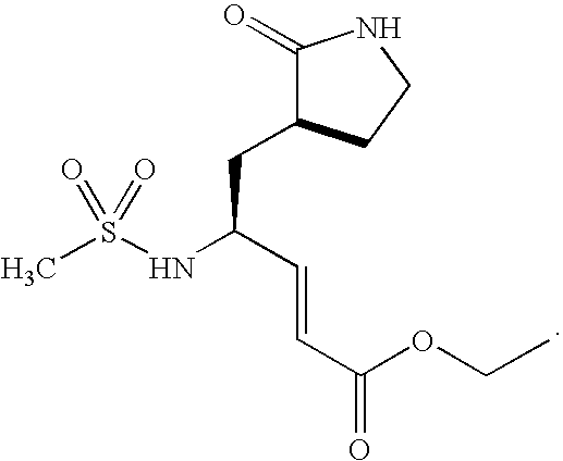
CS(NC(C=CC(OCC)=O)CC1C(=O)NCC1)(=O)=O
